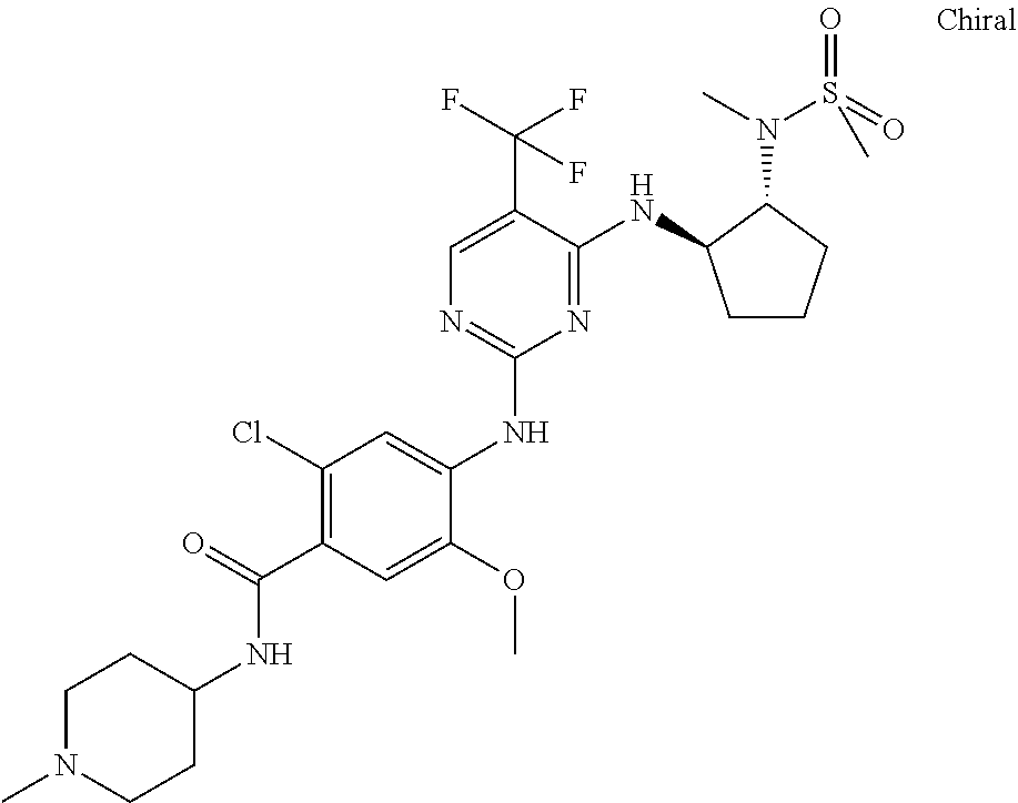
C1(NC2=CC(Cl)=C(C(=O)NC3CCN(C)CC3)C=C2OC)=NC=C(C(F)(F)F)C(NC2CCCC2N(C)S(=O)(=O)C)=N1
